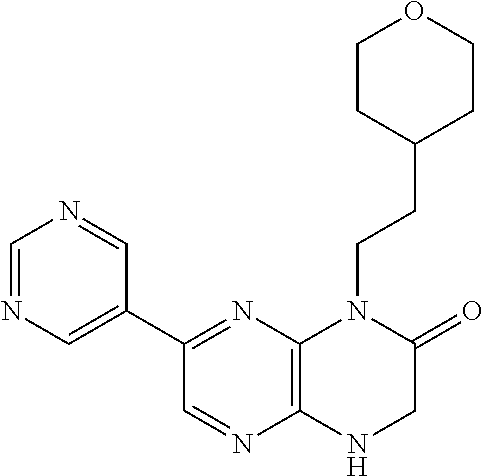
C1=NC=C(C2=NC3=C(N=C2)NCC(=O)N3CCC2CCOCC2)C=N1
